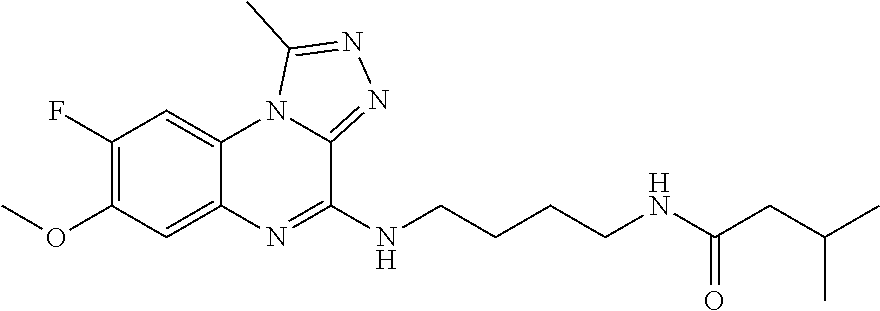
C1=C2C(=CC(F)=C1OC)N1C(=NN=C1C)C(NCCCCNC(CC(C)C)=O)=N2
